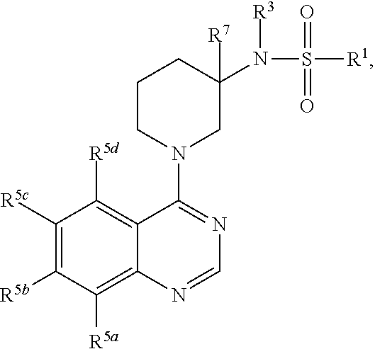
C1([R5c])=C([R5b])C([R5a])=C2C(=C1[R5d])C(N1CC([R7])(N(S(=O)([R1])=O)[R3])CCC1)=NC=N2
